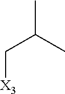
C(C(C)C)[X3]
